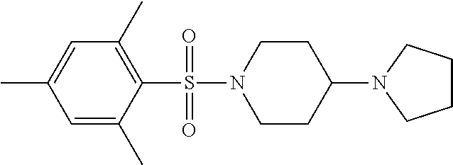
C1=C(C)C=C(C)C(S(N2CCC(N3CCCC3)CC2)(=O)=O)=C1C
